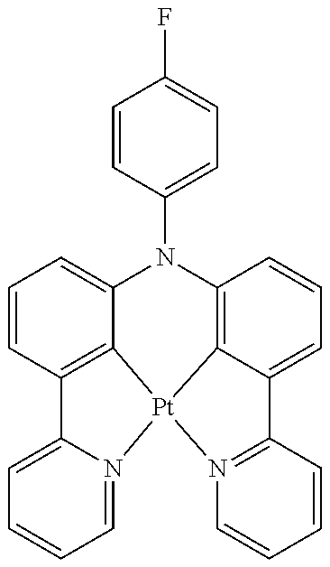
C1=CC(N2C3=CC=CC4=C3[Pt]3(C5=C2C=CC=C5C2=N3C=CC=C2)N2=CC=CC=C42)=CC=C1F
